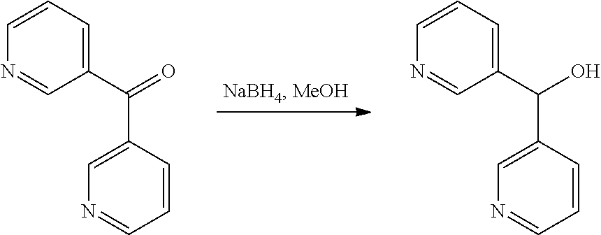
C1=CC=C(C(=O)C2=CN=CC=C2)C=N1.C1=CC=C(C(O)C2=CN=CC=C2)C=N1
